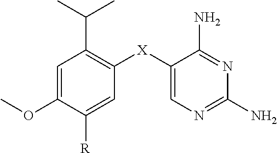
C1=C(OC)C([R])=CC([X]C2=CN=C(N)N=C2N)=C1C(C)C
